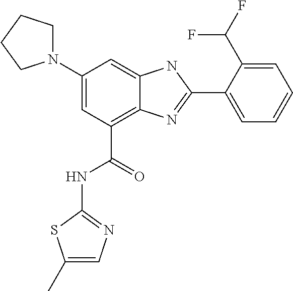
C1(N2CCCC2)=CC(C(=O)NC2=NC=C(C)S2)=C2C(=C1)NC(C1=CC=CC=C1C(F)F)=N2
